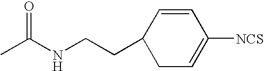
CC(NCCC1C=CC([NCS])=CC1)=O
